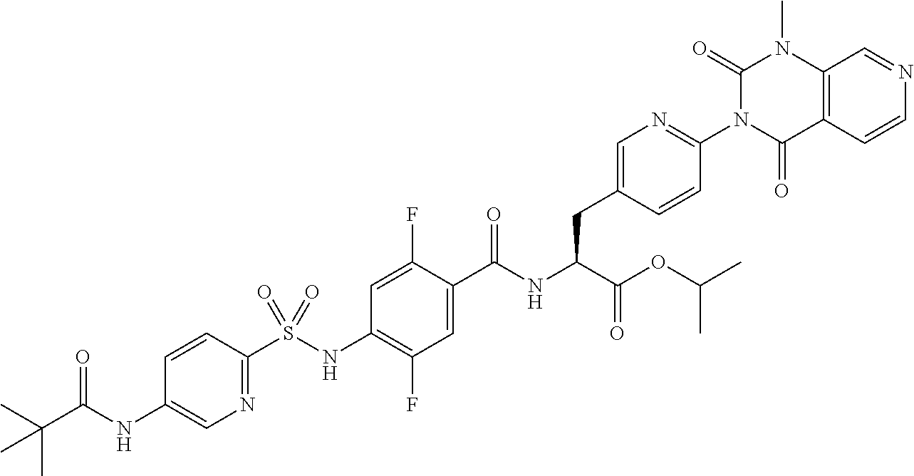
N1=C(S(NC2=C(F)C=C(C(NC(C(=O)OC(C)C)CC3=CN=C(N4C(=O)C5=C(N(C)C4=O)C=NC=C5)C=C3)=O)C(F)=C2)(=O)=O)C=CC(NC(C(C)(C)C)=O)=C1
